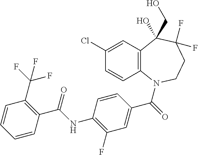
C12=C(N(C(=O)C3=CC(F)=C(NC(C4=C(C(F)(F)F)C=CC=C4)=O)C=C3)CCC(F)(F)C1(CO)O)C=CC(Cl)=C2
